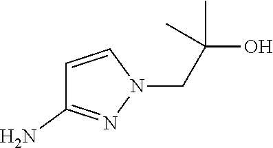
C1=CN(CC(O)(C)C)N=C1N
